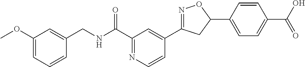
C1=CC=C(OC)C=C1CNC(C1=NC=CC(C2=NOC(C3=CC=C(C(=O)O)C=C3)C2)=C1)=O
